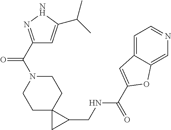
C1N(C(C2=NNC(C(C)C)=C2)=O)CCC2(C1)CC2CNC(C1=CC2=CC=NC=C2O1)=O
